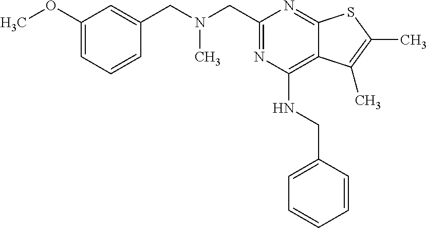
C1(OC)=CC=CC(CN(CC2=NC(NCC3=CC=CC=C3)=C3C(=N2)SC(C)=C3C)C)=C1
